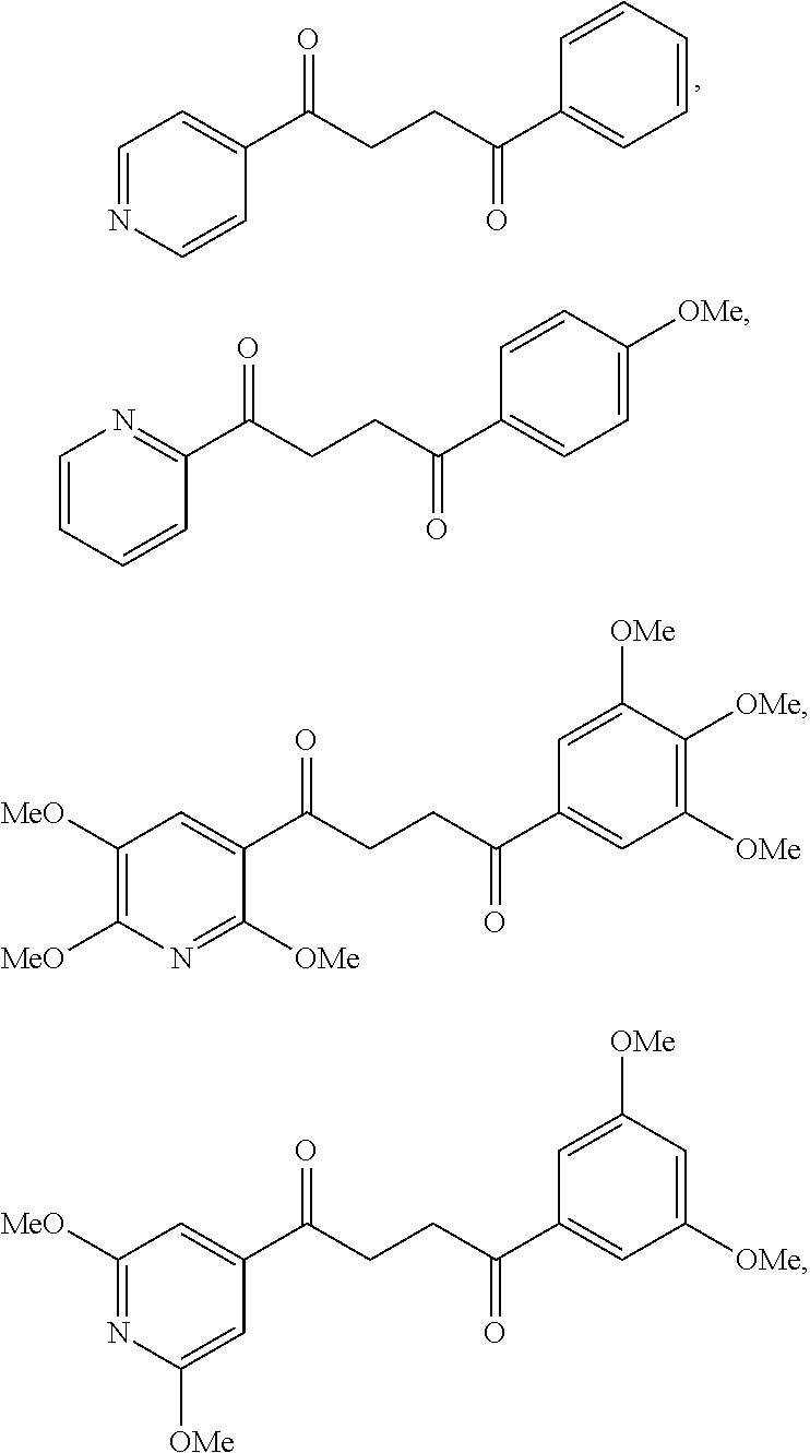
C1(C(CCC(C2=CC=CC=C2)=O)=O)=CC=NC=C1.C1(C(CCC(C2=CC=C([OMe])C=C2)=O)=O)=NC=CC=C1.C1(C(CCC(C2=CC([OMe])=C([OMe])C([OMe])=C2)=O)=O)=CC([MeO])=C([MeO])N=C1[OMe].C1(C(CCC(C2=CC([OMe])=CC([OMe])=C2)=O)=O)=CC([MeO])=NC([OMe])=C1
